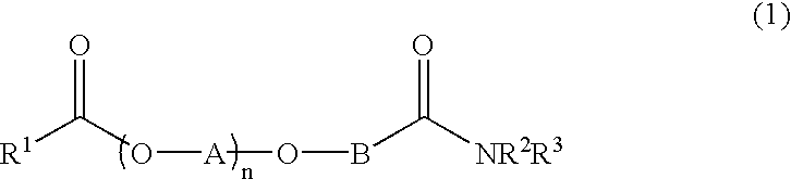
[R1]C(O[A]OBC([NR2R3])=O)=O
